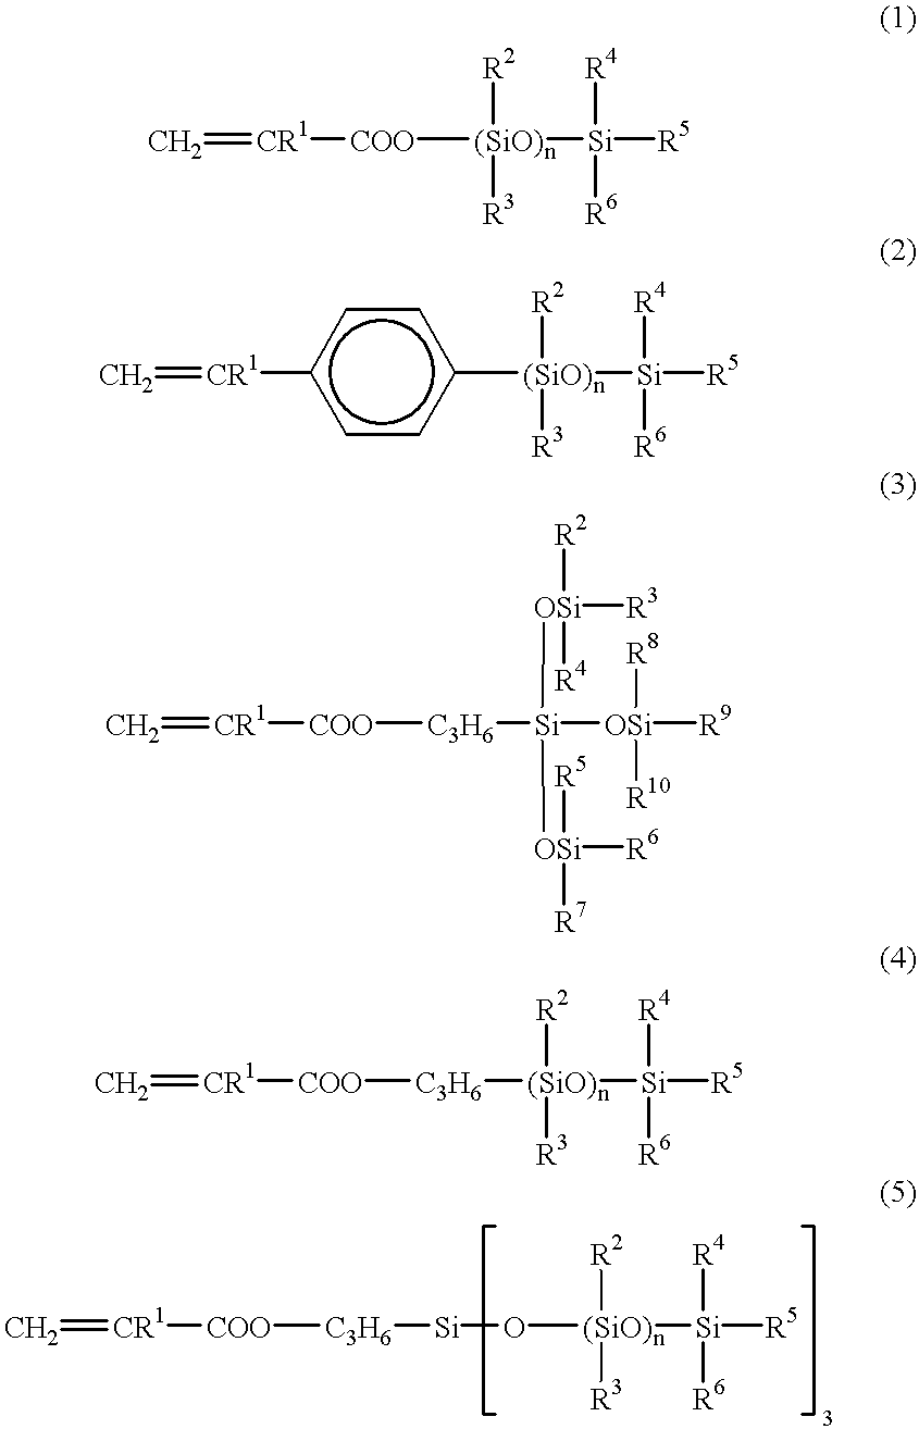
C=[CR1][COO][(SiO)n]([Si]([R5])([R4])[R6])([R2])[R3].C=[CR1]c1ccc([(SiO)n]([Si]([R5])([R4])[R6])([R2])[R3])cc1.C=[CR1][COO][C3H6][Si]([OSi]([R3])([R4])[R2])([OSi]([R9])([R8])[R10])[OSi]([R5])([R7])[R6].C=[CR1][COO][C3H6][(SiO)n]([Si]([R5])([R4])[R6])([R2])[R3].C=[CR1][COO][C3H6][Si]O[(SiO)n]([Si]([R5])([R4])[R6])([R2])[R3]
